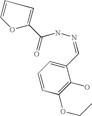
O1C(C(=O)NN=CC2=CC=CC(OCC)=C2O)=CC=C1
